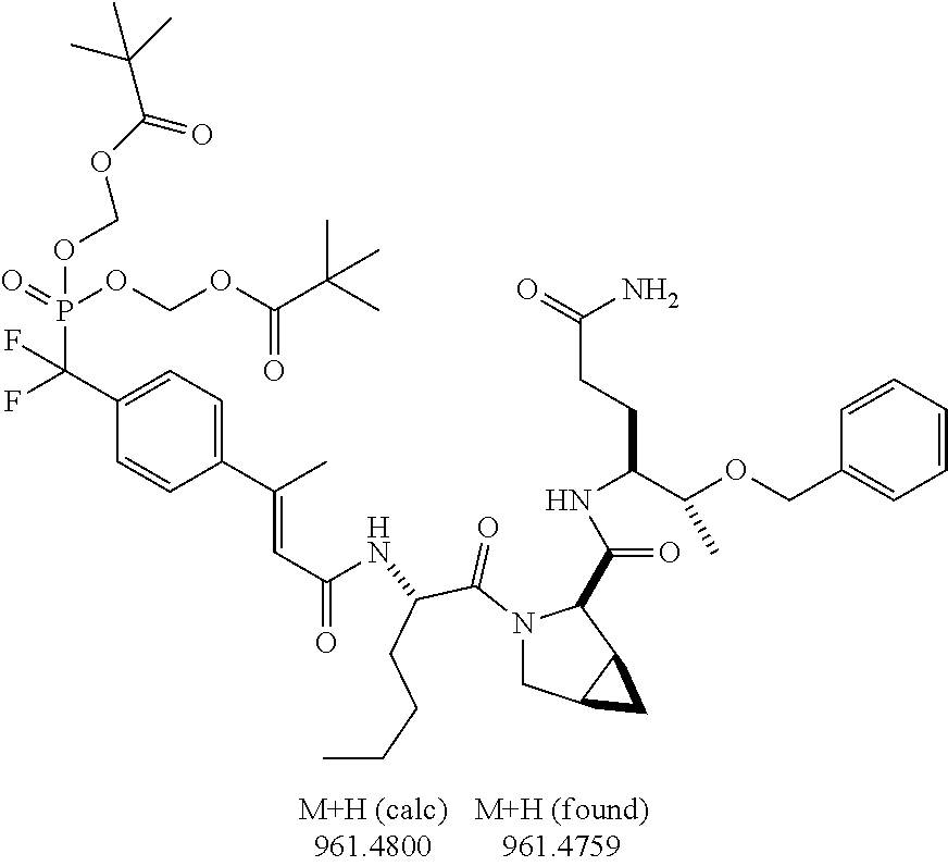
C1(C(F)(P(=O)(OCOC(C(C)(C)C)=O)OCOC(C(C)(C)C)=O)F)=CC=C(C(C)=CC(=O)NC(C(N2CC3C(C2C(NC(CCC(=O)N)C(OCC2=CC=CC=C2)C)=O)C3)=O)CCCC)C=C1
